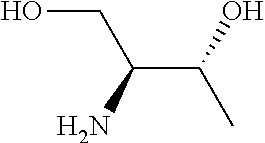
OCC(C(C)O)N
